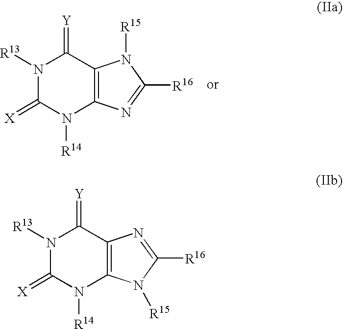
N1([R13])C(=[X])N([R14])C2=C(C1=[Y])N([R15])C([R16])=N2.N1([R13])C(=[X])N([R14])C2=C(C1=[Y])N=C([R16])N2[R15]
